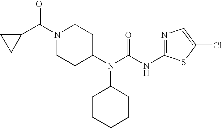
N1=C(NC(N(C2CCN(C(C3CC3)=O)CC2)C2CCCCC2)=O)SC(Cl)=C1
